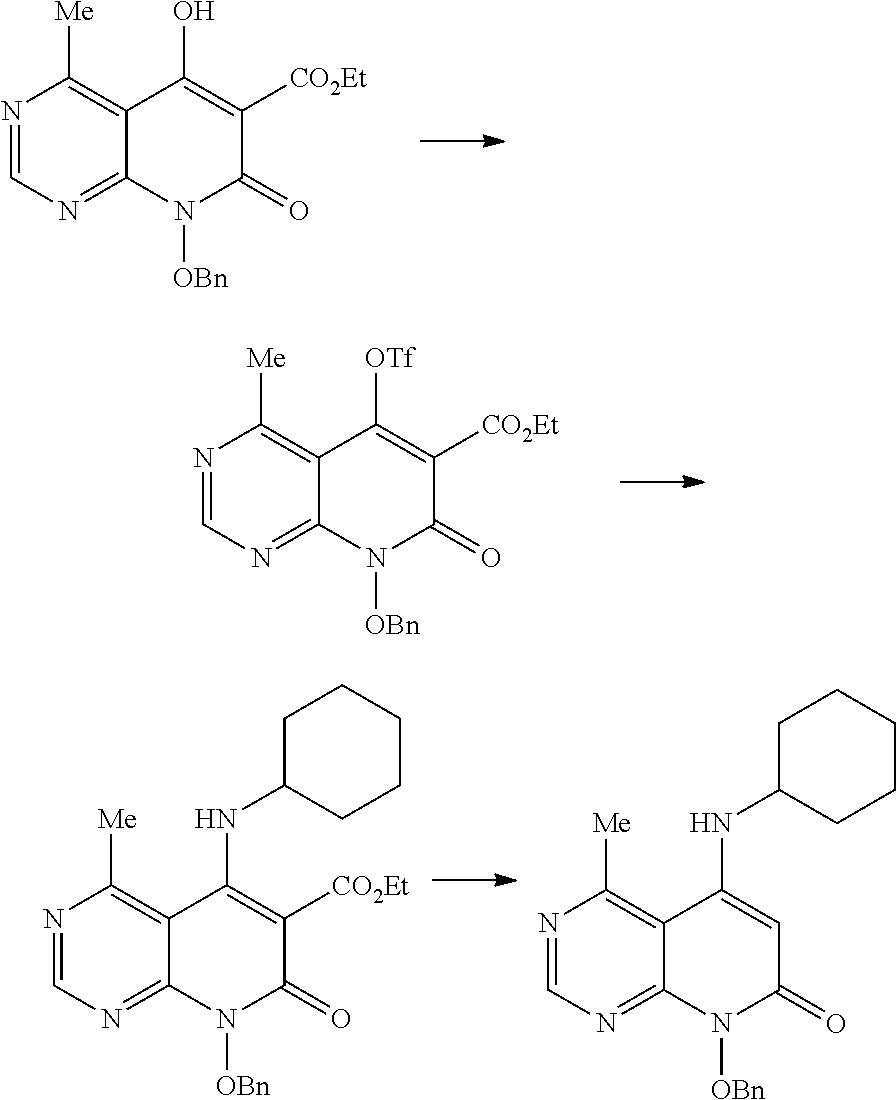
N1=CN=C2C(=C1[Me])C(O)=C([CO2Et])C(=O)N2[OBn].N1=CN=C2C(=C1[Me])C([OTf])=C([CO2Et])C(=O)N2[OBn].N1=CN=C2C(=C1[Me])C(NC1CCCCC1)=C([CO2Et])C(=O)N2[OBn].N1=CN=C2C(=C1[Me])C(NC1CCCCC1)=CC(=O)N2[OBn]
